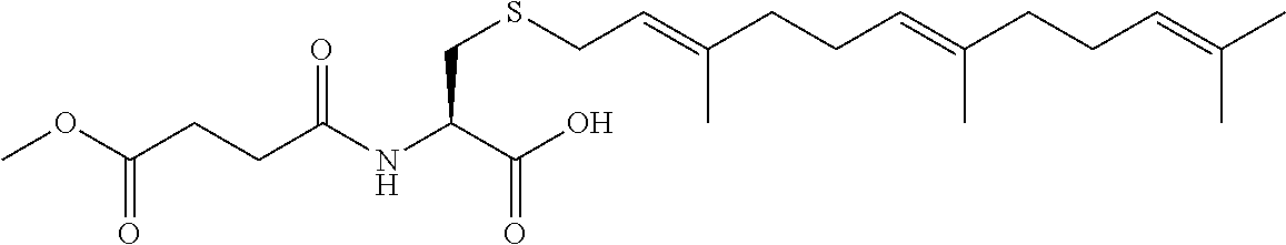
O(C(CCC(NC(C(O)=O)CSCC=C(CCC=C(CCC=C(C)C)C)C)=O)=O)C
